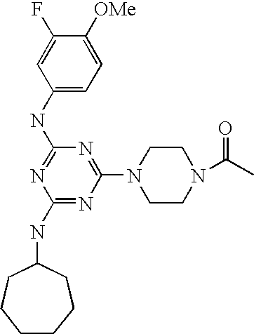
C1(NC2CCCCCC2)=NC(N2CCN(C(C)=O)CC2)=NC(NC2=CC=C([OMe])C(F)=C2)=N1
